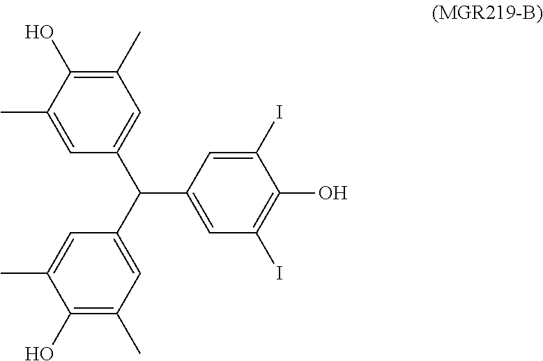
C1=C(C(C2=CC(C)=C(O)C(C)=C2)C2=CC(I)=C(O)C(I)=C2)C=C(C)C(O)=C1C
